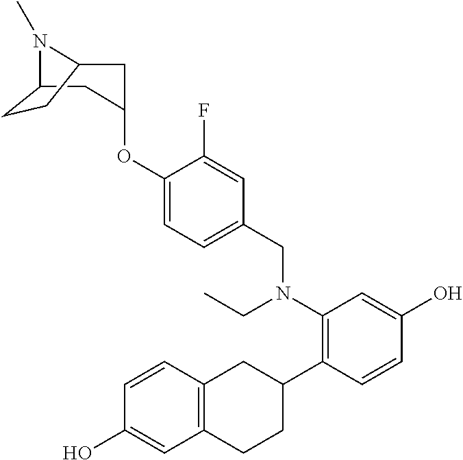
C1(N(CC2=CC=C(OC3CC4N(C)C(C3)CC4)C(F)=C2)CC)=C(C2CC3=C(CC2)C=C(O)C=C3)C=CC(O)=C1
